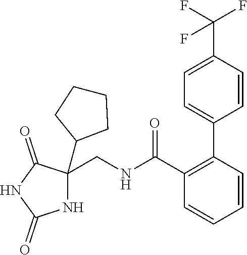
C1=C(C(F)(F)F)C=CC(C2=C(C(NCC3(C4CCCC4)NC(=O)NC3=O)=O)C=CC=C2)=C1
